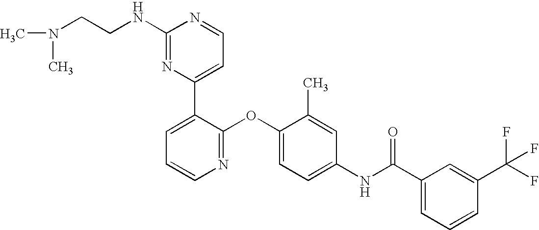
C1(NCCN(C)C)=NC(C2=CC=CN=C2OC2=CC=C(NC(C3=CC=CC(C(F)(F)F)=C3)=O)C=C2C)=CC=N1
